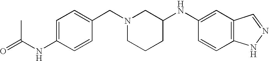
C1=C(NC(=O)C)C=CC(CN2CCCC(NC3=CC4=C(C=C3)NN=C4)C2)=C1
